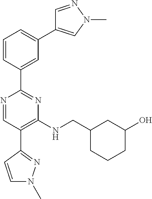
C1=C(C2=NC(NCC3CCCC(O)C3)=C(C3=NN(C)C=C3)C=N2)C=CC=C1C1=CN(C)N=C1
